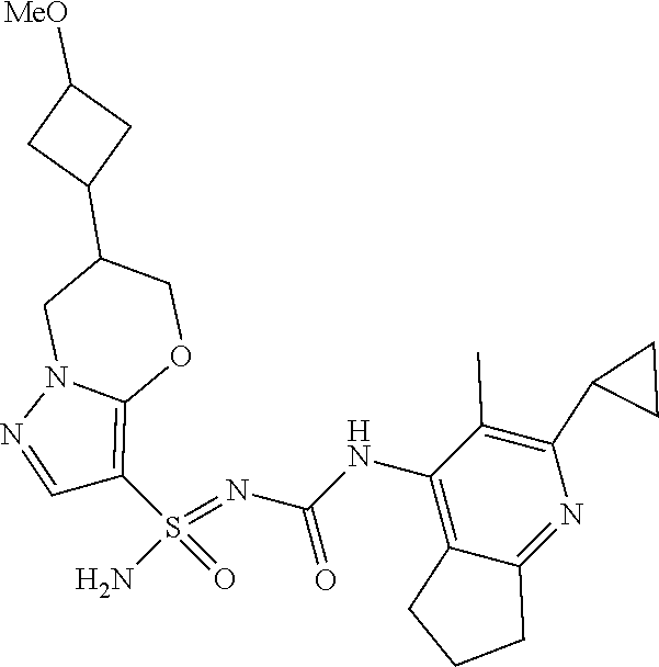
C(NC1=C2C(=NC(C3CC3)=C1C)CCC2)(N=S(N)(=O)C1=C2N(N=C1)CC(C1CC([MeO])C1)CO2)=O
